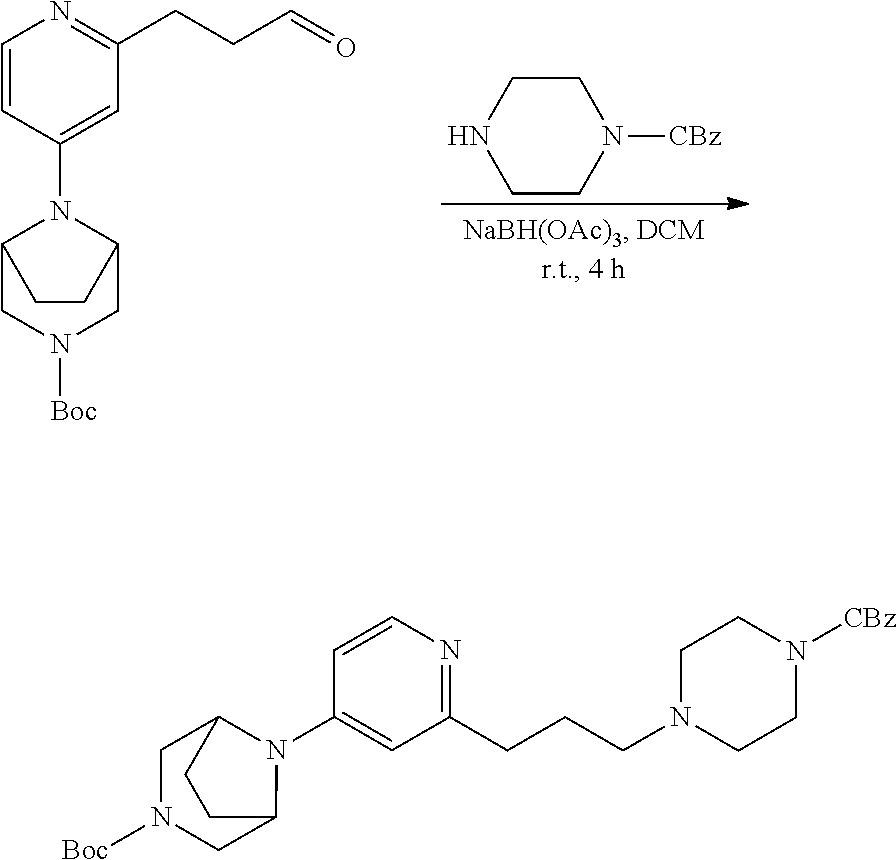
C1=CC(N2C3CN([Boc])CC2CC3)=CC(CCC=O)=N1.N1CCN([CBz])CC1.C1=CC(N2C3CN([Boc])CC2CC3)=CC(CCCN2CCN([CBz])CC2)=N1
